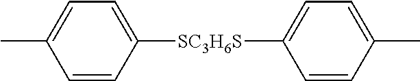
CC1=CC=C([SC3H6S]C2=CC=C(C)C=C2)C=C1
